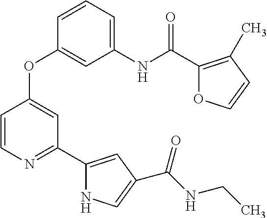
C1(NC(C2=C(C)C=CO2)=O)=CC=CC(OC2=CC(C3=CC(C(=O)NCC)=CN3)=NC=C2)=C1
